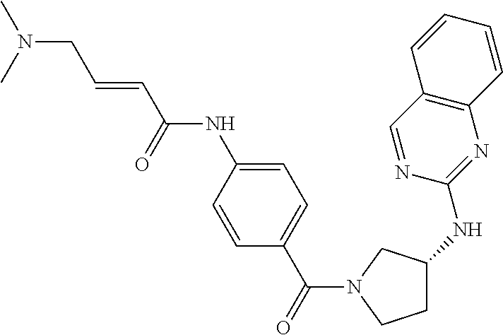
C1=C(NC(C=CCN(C)C)=O)C=CC(C(=O)N2CCC(NC3=NC4=C(C=N3)C=CC=C4)C2)=C1
